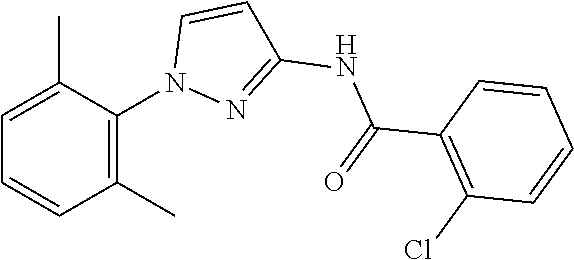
C(C1=C(Cl)C=CC=C1)(=O)NC1=NN(C2=C(C)C=CC=C2C)C=C1
